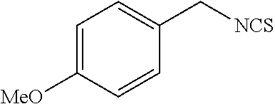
C1=CC(C[NCS])=CC=C1[MeO]
